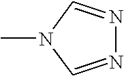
N1=CN(C)C=N1
